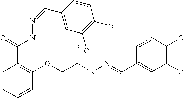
C1=CC=CC(OCC(NN=CC2=CC(O)=C(O)C=C2)=O)=C1C(=O)NN=CC1=CC(O)=C(O)C=C1
